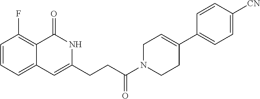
C1=CC=C2C(=C1F)C(=O)NC(CCC(N1CCC(C3=CC=C([CN])C=C3)=CC1)=O)=C2
